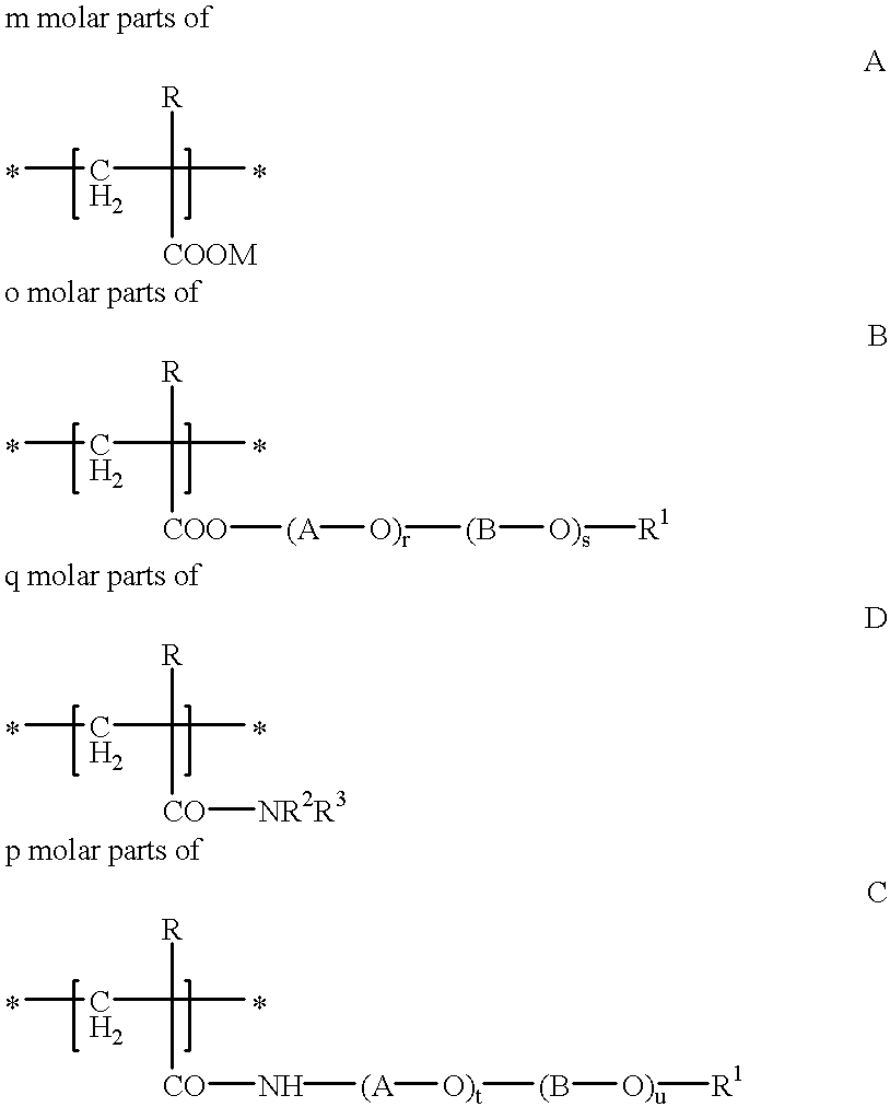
CCC([R])([COOM])C.CCC([R])([COO][(A][O)r][(B][O)s][R1])C.CCC([R])([CO][NR2R3])C.CCC([R])([CO]N[(A][O)t][(B][O)u][R1])C
